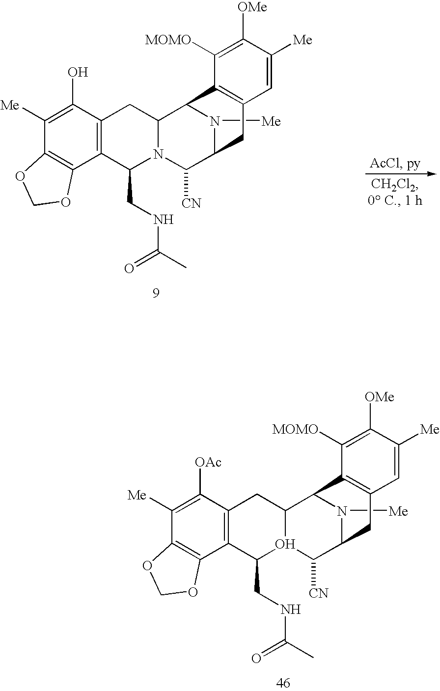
C1([Me])=C(O)C2=C(C3=C1OCO3)C(CNC(C)=O)N1C(C2)C2N([Me])C(C1[CN])CC1=C2C([MOMO])=C([OMe])C([Me])=C1.C1([Me])=C([OAc])C2=C(C3=C1OCO3)C(CNC(C)=O)O1C(C2)C2N([Me])C(C1[CN])CC1=C2C([MOMO])=C([OMe])C([Me])=C1
